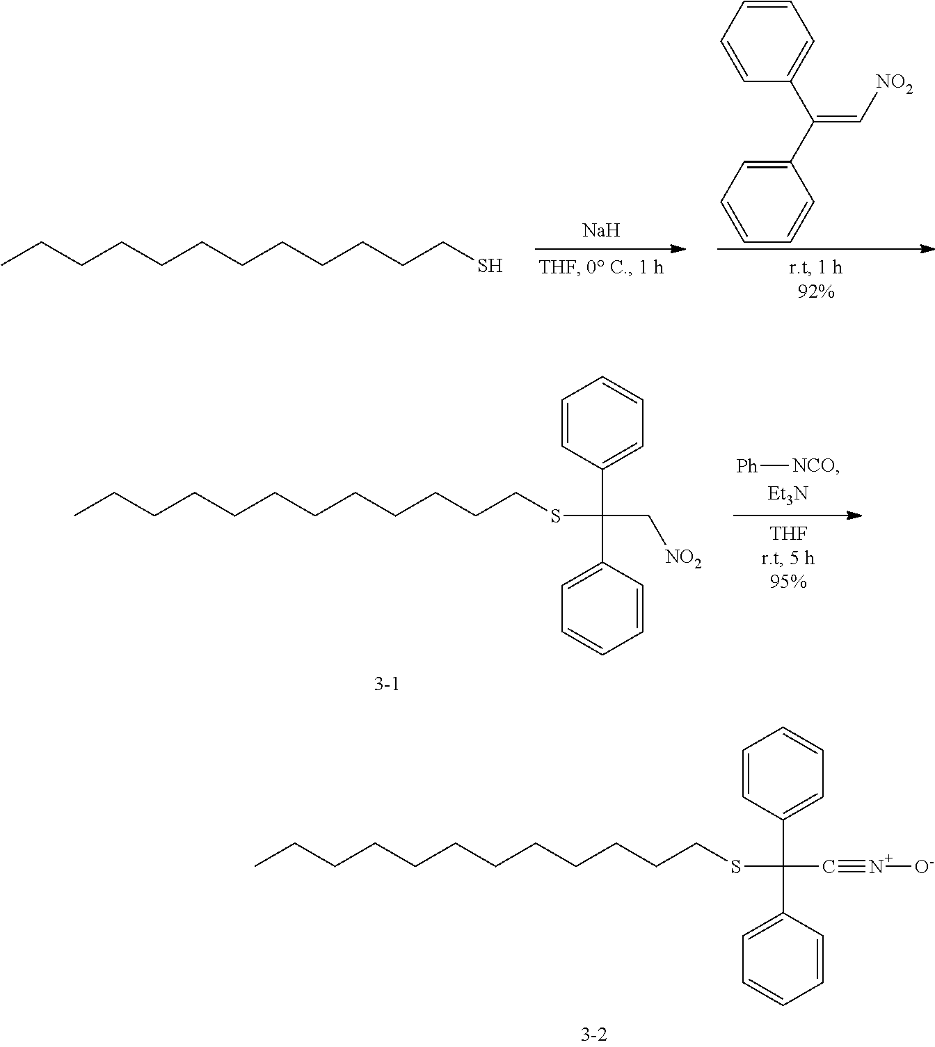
[Na].C1=CC=CC(C(C2=CC=CC=C2)=C[NO2])=C1.CCCCCCCCCCCCS.C1=CC(C(C2=CC=CC=C2)(C[NO2])SCCCCCCCCCCCC)=CC=C1.[Et3N].[Ph][NCO].C1=CC(C(C2=CC=CC=C2)(C#N[O-])SCCCCCCCCCCCC)=CC=C1
